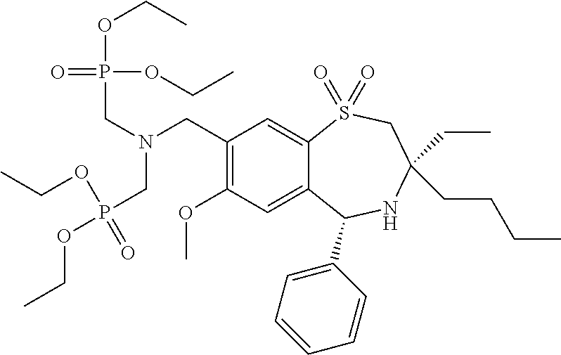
C1(CN(CP(OCC)(OCC)=O)CP(=O)(OCC)OCC)=C(OC)C=C2C(=C1)S(=O)(=O)CC(CC)(CCCC)NC2C1=CC=CC=C1
